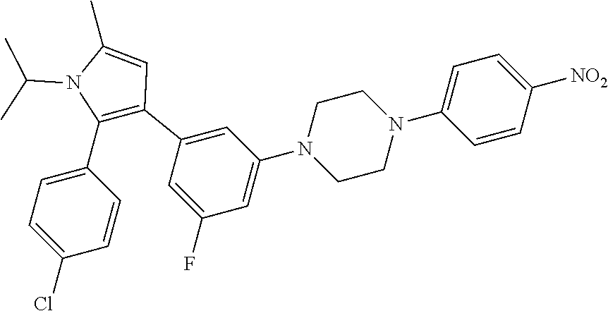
C1(C2=C(C3=CC(N4CCN(C5=CC=C([NO2])C=C5)CC4)=CC(F)=C3)C=C(C)N2C(C)C)=CC=C(Cl)C=C1
